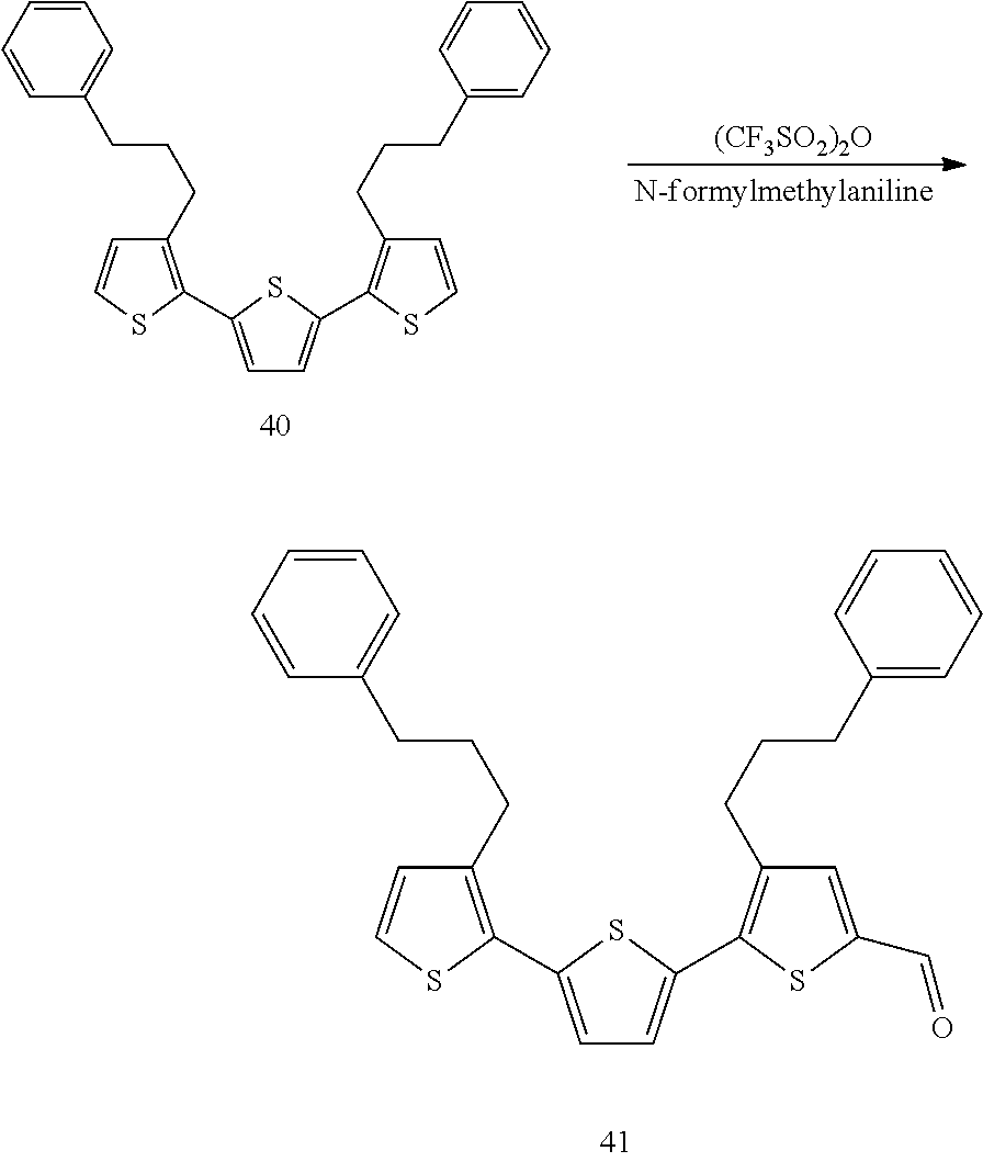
[(CF3SO2)2O].C1=C(C2=C(CCCC3=CC=CC=C3)C=CS2)SC(C2=C(CCCC3=CC=CC=C3)C=CS2)=C1.C1=C(C2=C(CCCC3=CC=CC=C3)C=CS2)SC(C2=C(CCCC3=CC=CC=C3)C=C(C=O)S2)=C1
